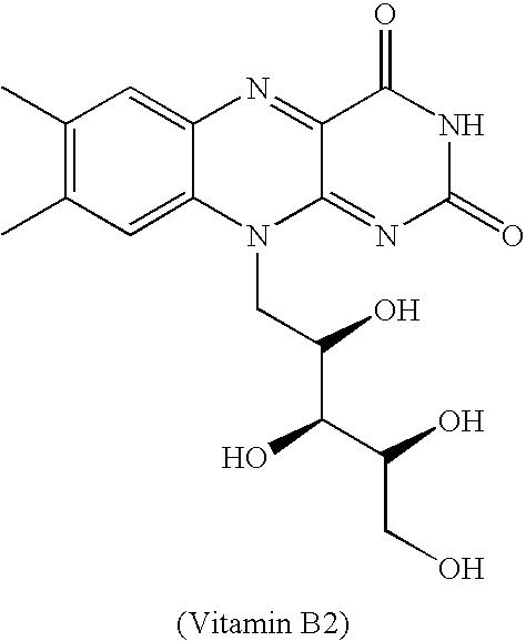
C1(C)=C(C)C=C2C(=C1)N=C1C(=NC(=O)NC1=O)N2CC(C(C(CO)O)O)O
